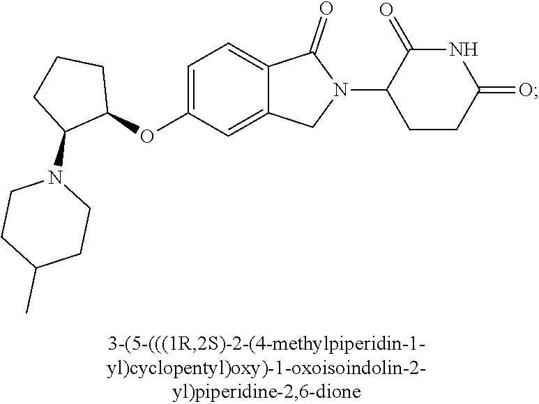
C1=C(OC2CCCC2N2CCC(C)CC2)C=C2C(=C1)C(=O)N(C1CCC(=O)NC1=O)C2
